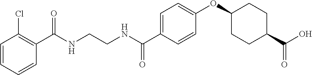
C1(C(NCCNC(C2=CC=C(OC3CCC(C(O)=O)CC3)C=C2)=O)=O)=C(Cl)C=CC=C1
